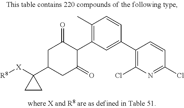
C1([X][R8])(C2CC(=O)C(C3=C(C)C=CC(C4=C(Cl)N=C(Cl)C=C4)=C3)C(=O)C2)CC1
